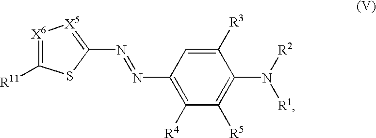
[X6]1=C([R11])SC(N=NC2=C([R4])C([R5])=C(N([R1])[R2])C([R3])=C2)=[X5]1
